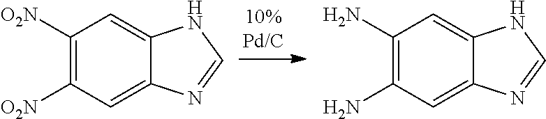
C1([O2N])=C([O2N])C=C2C(=C1)NC=N2.C1(N)=C(N)C=C2C(=C1)NC=N2
